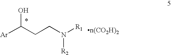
[Ar]C(CCN([R1])[R2])O
